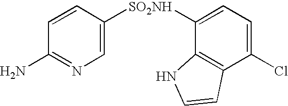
C1=C([SO2NH]C2=CC=C(Cl)C3=C2NC=C3)C=CC(N)=N1
